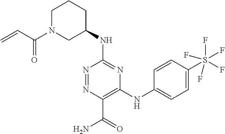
C1(NC2CCCN(C(=O)C=C)C2)=NC(NC2=CC=C(S(F)(F)(F)(F)F)C=C2)=C(C(=O)N)N=N1
